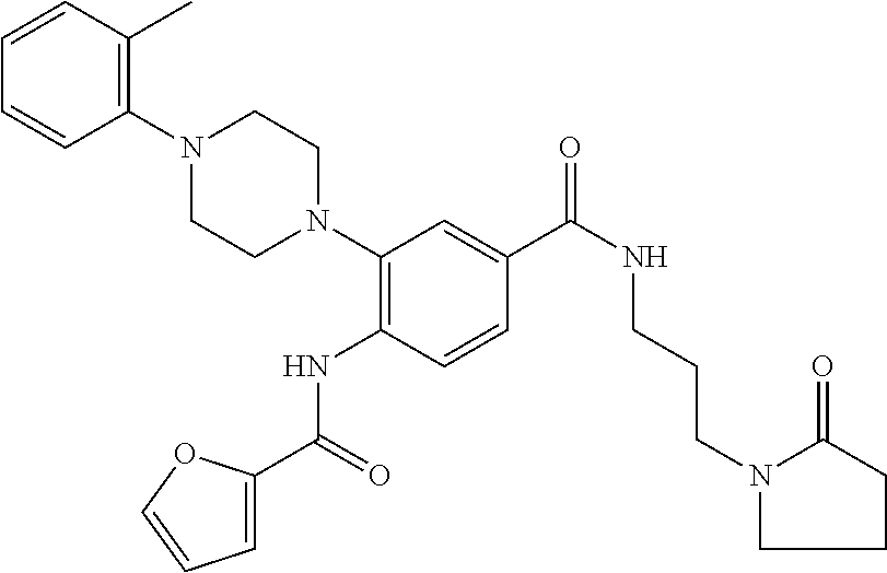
C1=CC(C)=C(N2CCN(C3=C(NC(=O)C4=CC=CO4)C=CC(C(=O)NCCCN4CCCC4=O)=C3)CC2)C=C1
